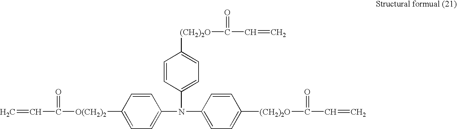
C=CC(=O)[O(CH2)2]C1=CC=C(N(C2=CC=C([(CH2)2O]C(=O)C=C)C=C2)C2=CC=C([(CH2)2O]C(=O)C=C)C=C2)C=C1
